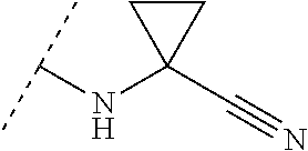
C(NC1(C#N)CC1)(C)C
